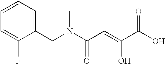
C1=CC=C(F)C(CN(C(C=C(C(O)=O)O)=O)C)=C1
